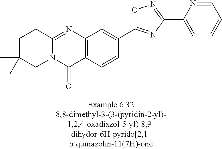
C1C(C)(C)CN2C(=NC3=C(C2=O)C=CC(C2=NC(C4=CC=CC=N4)=NO2)=C3)C1
